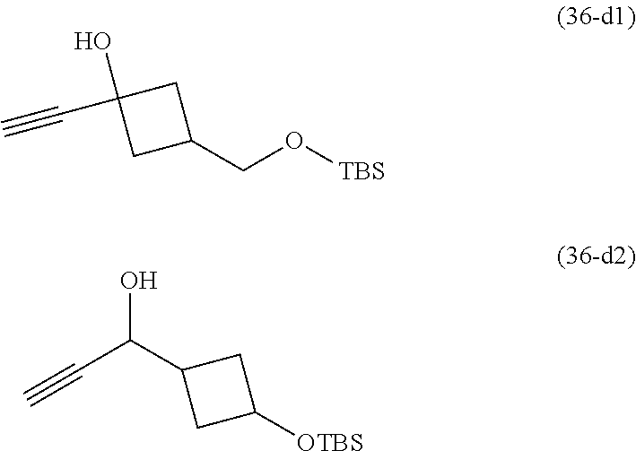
C(O)(C#C)C1CC([OTBS])C1.C1(O)(C#C)CC(CO[TBS])C1
